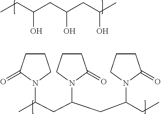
CCC(CC(CC(C)O)O)O.CC(CC(CC(CC)N1CCCC1=O)N1CCCC1=O)N1C(=O)CCC1
